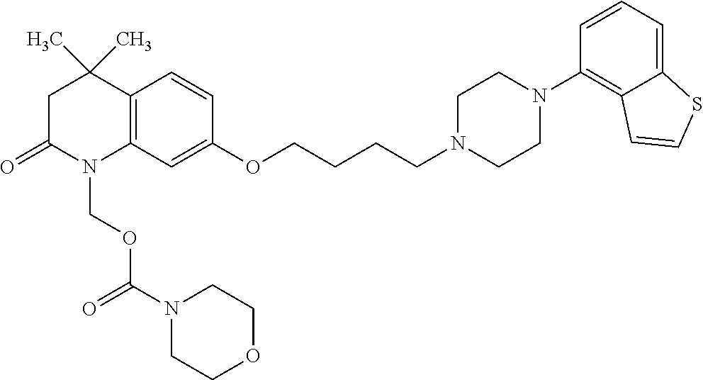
C12=C(C=C(OCCCCN3CCN(C4=C5C(=CC=C4)SC=C5)CC3)C=C1)N(COC(N1CCOCC1)=O)C(=O)CC2(C)C
